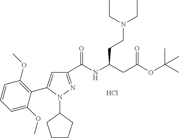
C1(C(NC(CC(OC(C)(C)C)=O)CCN(CC)CC)=O)=NN(C2CCCC2)C(C2=C(OC)C=CC=C2OC)=C1.Cl
